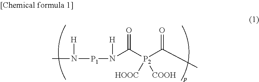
CN([P1]N([H])C([P2](C(C)=O)([HOOC])[COOH])=O)[H]
